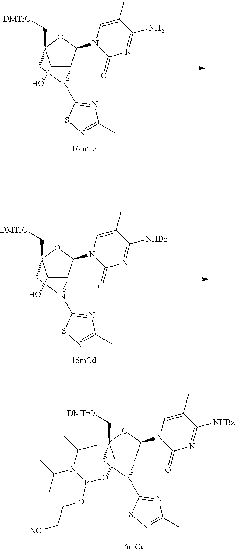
C1C2(C[DMTrO])C(OP(OCC[NC])N(C(C)C)C(C)C)C(C(N3C(=O)N=C([NHBz])C(C)=C3)O2)N1C1=NC(C)=NS1.C1C2(C[DMTrO])C(O)C(C(N3C(=O)N=C(N)C(C)=C3)O2)N1C1=NC(C)=NS1.C1C2(C[DMTrO])C(O)C(C(N3C(=O)N=C([NHBz])C(C)=C3)O2)N1C1=NC(C)=NS1
